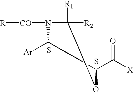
[R][CO]N1C([R2])([R1])OC(C([X])=O)C1[Ar].S.S
